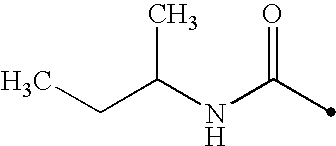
C(C(NC(=O)C)C)C
